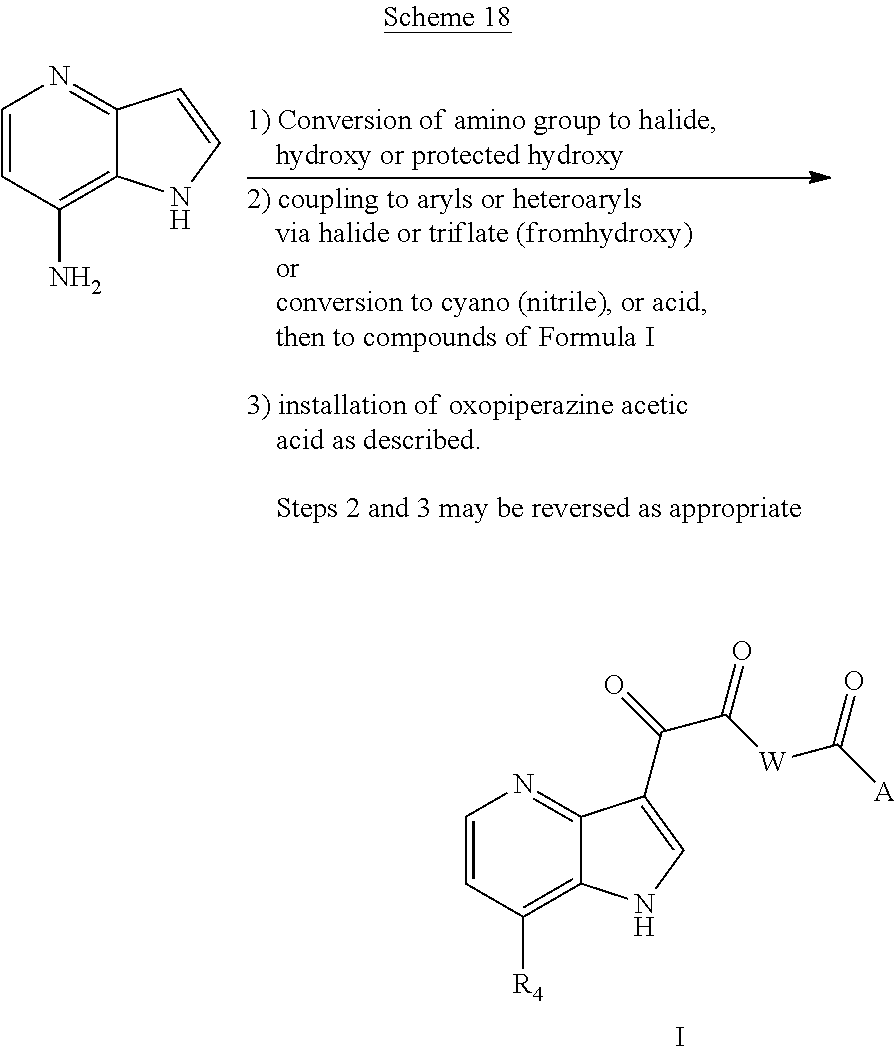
C1=CC(N)=C2C(=N1)C=CN2.C1=CC([R4])=C2C(=N1)C(C(C([W]C([A])=O)=O)=O)=CN2.I
